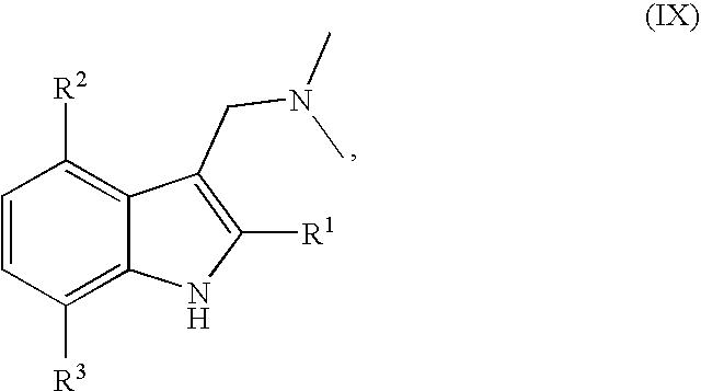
C1=CC([R3])=C2C(=C1[R2])C(CN(C)C)=C([R1])N2
